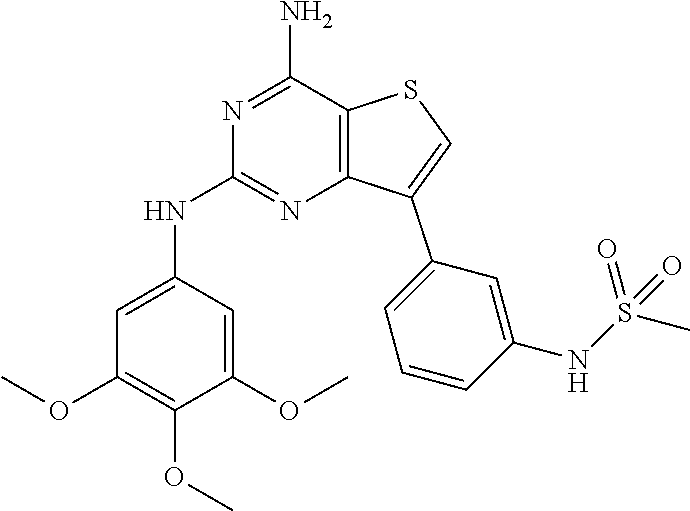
N1=C(N)C2=C(N=C1NC1=CC(OC)=C(OC)C(OC)=C1)C(C1=CC=CC(NS(C)(=O)=O)=C1)=CS2
